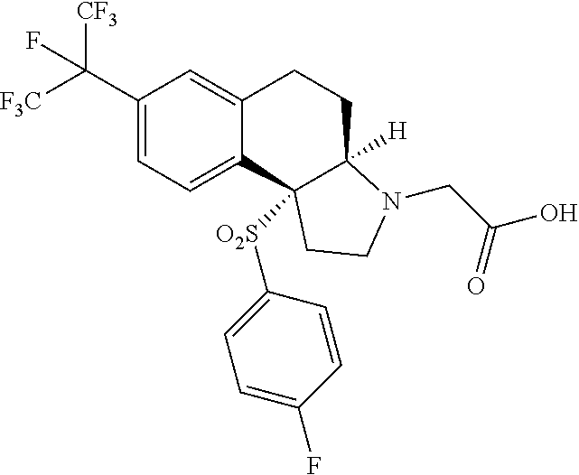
C1(C([F3C])([CF3])F)=CC=C2C(=C1)CCC1([H])C2([O2S]C2=CC=C(F)C=C2)CCN1CC(O)=O
